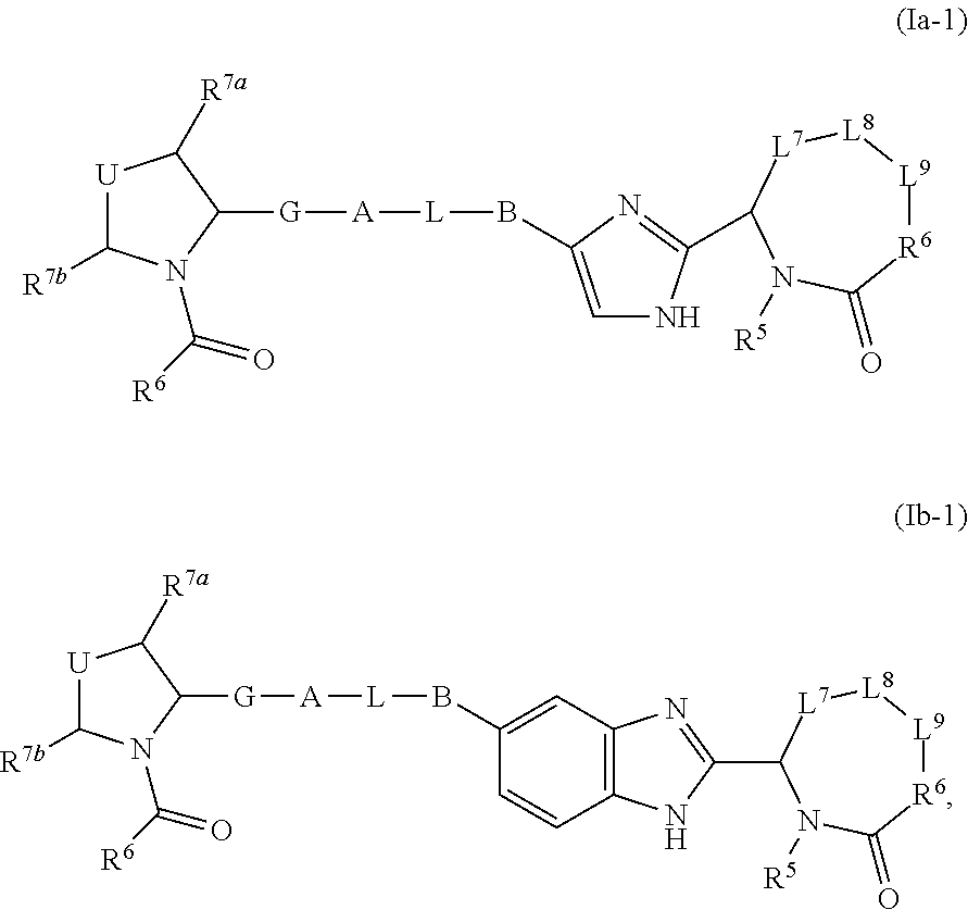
C1=C(B[L][A][G]C2C([R7a])[U]C([R7b])N2C(=O)[R6])N=C(C2[L7][L8][L9][R6]C(=O)N2[R5])N1.[L]([A][G]C1C([R7a])[U]C([R7b])N1C(=O)[R6])BC1=CC2=C(NC(C3[L7][L8][L9][R6]C(=O)N3[R5])=N2)C=C1
